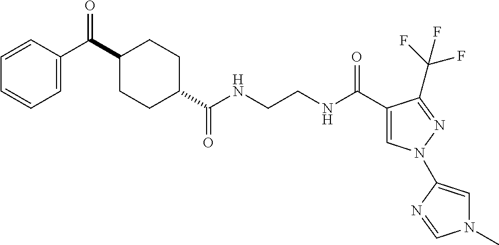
C1(C(C2=CC=CC=C2)=O)CCC(C(NCCNC(C2=CN(C3=CN(C)C=N3)N=C2C(F)(F)F)=O)=O)CC1
